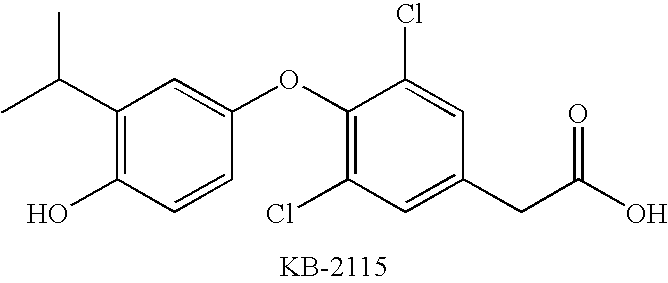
C1(C(C)C)=C(O)C=CC(OC2=C(Cl)C=C(CC(=O)O)C=C2Cl)=C1
